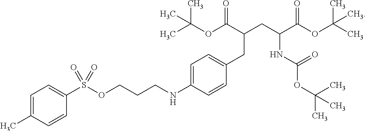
S(OCCCNC1=CC=C(CC(CC(C(OC(C)(C)C)=O)NC(OC(C)(C)C)=O)C(OC(C)(C)C)=O)C=C1)(C1=CC=C(C)C=C1)(=O)=O
